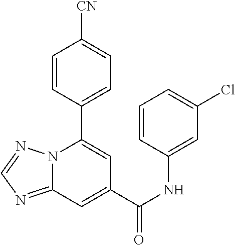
C12=NC=NN1C(C1=CC=C([CN])C=C1)=CC(C(NC1=CC(Cl)=CC=C1)=O)=C2
